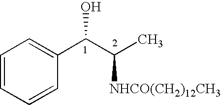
C1=CC=CC(C(C(C)[NHCO(CH2)12CH3])O)=C1
